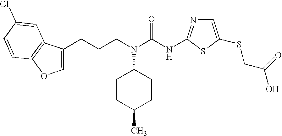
C(CN(C(NC1=NC=C(SCC(O)=O)S1)=O)C1CCC(C)CC1)CC1=COC2=C1C=C(Cl)C=C2
